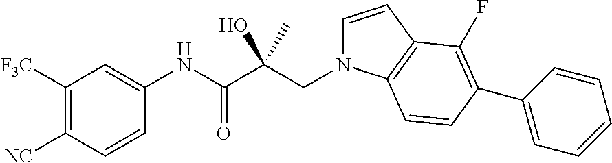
C1([F3C])=C([NC])C=CC(NC(C(CN2C=CC3=C2C=CC(C2=CC=CC=C2)=C3F)(C)O)=O)=C1
